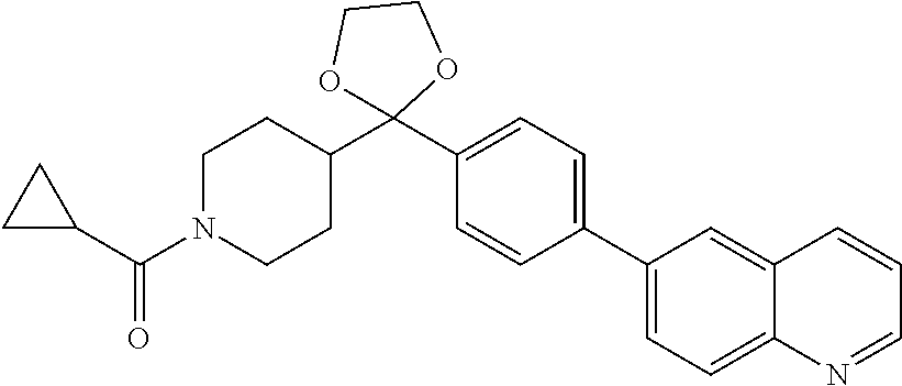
C1N(C(C2CC2)=O)CCC(C2(C3=CC=C(C4=CC=C5C(=C4)C=CC=N5)C=C3)OCCO2)C1
